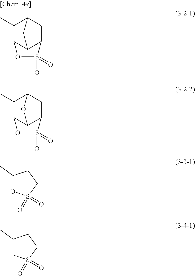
C1(C)C2C3C(CC1C3)S(=O)(=O)O2.C1(C)C2C3C(CC1O3)S(=O)(=O)O2.C1(C)OS(=O)(=O)CC1.C1(C)CS(=O)(=O)CC1
